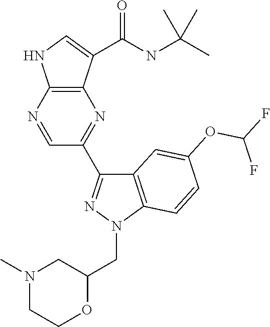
C12=C(C(C(NC(C)(C)C)=O)=CN1)N=C(C1=NN(CC3CN(C)CCO3)C3=C1C=C(OC(F)F)C=C3)C=N2
